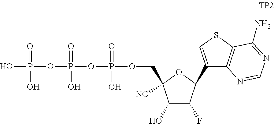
C1(O)C(F)C(C2=CSC3=C2N=CN=C3N)OC1(COP(OP(=O)(O)OP(O)(=O)O)(=O)O)[NC]
